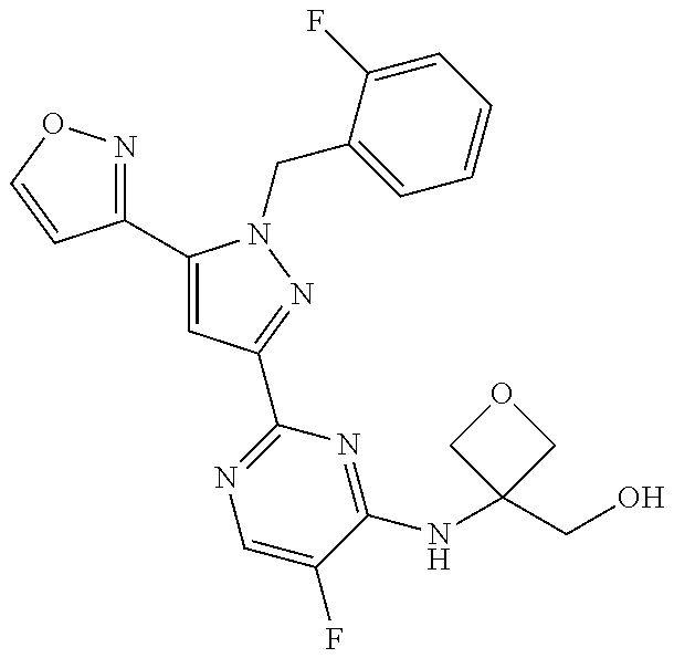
C1(C2=CC(C3=NC=C(F)C(NC4(CO)COC4)=N3)=NN2CC2=CC=CC=C2F)=NOC=C1
